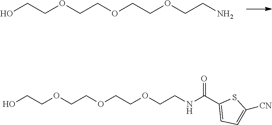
C(COCCOCCO)OCCN.C(COCCOCCO)OCCNC(C1=CC=C([CN])S1)=O
